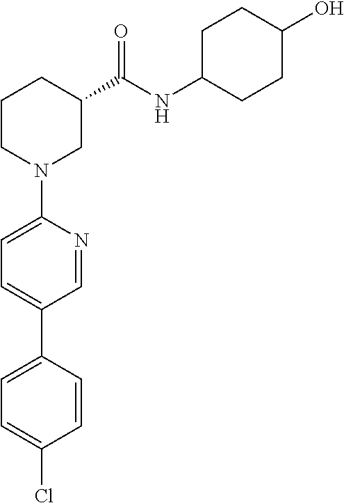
C1=NC(N2CC(C(NC3CCC(O)CC3)=O)CCC2)=CC=C1C1=CC=C(Cl)C=C1
